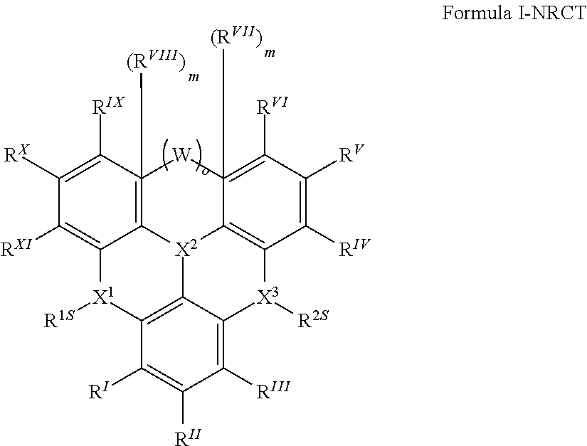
C12=C3C(=C([RIII])C([RII])=C1[RI])[X3]([R2S])C1=C4[X2]3C3=C([(RVIII)])([W]C4([(RVII)])=C([RVI])C([RV])=C1[RIV])C([RIX])=C([RX])C([RXI])=C3[X1]2[R1S]
